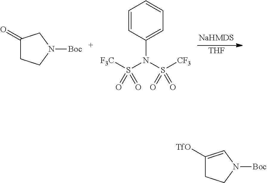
C1(=O)CCN([Boc])C1.C1=CC(N(S([CF3])(=O)=O)S([F3C])(=O)=O)=CC=C1.[THF].C1([TfO])=CN([Boc])CC1
